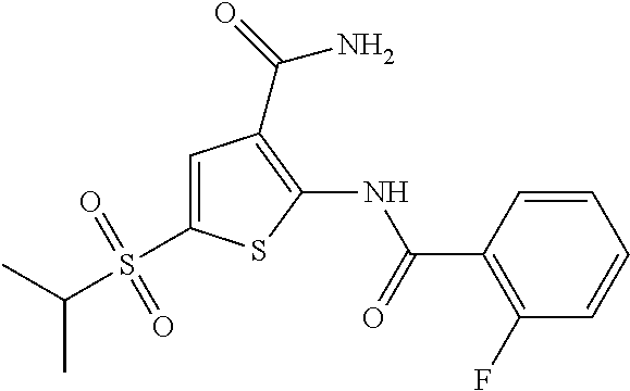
C1=CC(C(=O)NC2=C(C(=O)N)C=C(S(C(C)C)(=O)=O)S2)=C(F)C=C1
